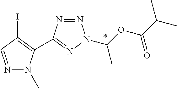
N1=CC(I)=C(C2=NN(C(OC(C(C)C)=O)C)N=N2)N1C
